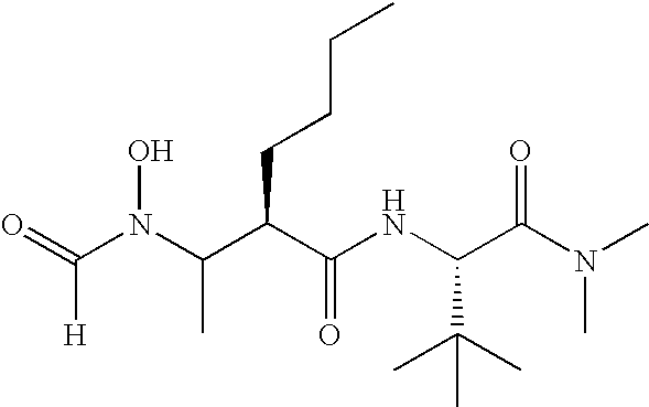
O=C(N(C(C(C(=O)NC(C(N(C)C)=O)C(C)(C)C)CCCC)C)O)[H]
